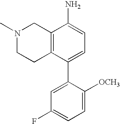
C12=C(C(C3=CC(F)=CC=C3[OCH3])=CC=C1N)CCN(C)C2
